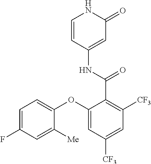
C1=CC(NC(C2=C([CF3])C=C([CF3])C=C2OC2=CC=C(F)C=C2[Me])=O)=CC(=O)N1
